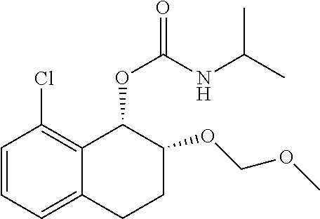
C1=CC=C2C(=C1Cl)C(OC(=O)NC(C)C)C(OCOC)CC2
